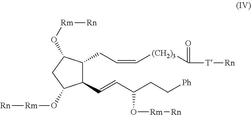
C1(C=CC(O[Rm][Rn])CC[Ph])C(CC=C[(CH2)3]C(=O)[T][Rn])C(O[Rm][Rn])CC1O[Rm][Rn]
